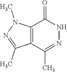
C12=C(C(C)=NNC1=O)C(C)=NN2C
